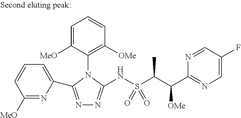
N1=C(C2=CC=CC([MeO])=N2)N(C2=C([OMe])C=CC=C2[MeO])C(NS(C(C(C2=NC=C(F)C=N2)[OMe])C)(=O)=O)=N1
